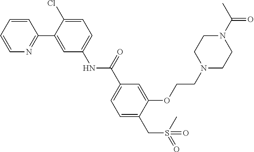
O(C1=CC(C(NC2=CC=C(Cl)C(C3=NC=CC=C3)=C2)=O)=CC=C1CS(=O)(C)=O)CCN1CCN(C(C)=O)CC1
